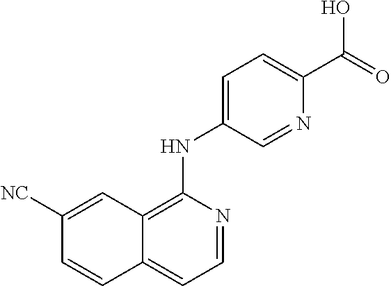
C1([NC])=CC2=C(NC3=CC=C(C(=O)O)N=C3)N=CC=C2C=C1
